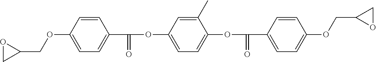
C1(C(OC2=CC=C(OC(C3=CC=C(OCC4OC4)C=C3)=O)C(C)=C2)=O)=CC=C(OCC2OC2)C=C1
